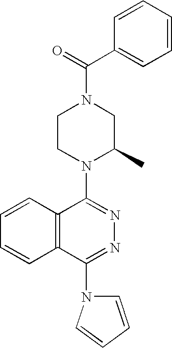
C(N1CCN(C2=NN=C(N3C=CC=C3)C3=C2C=CC=C3)C(C)C1)(C1=CC=CC=C1)=O
